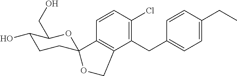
C1(CC2=CC=C(CC)C=C2)=C(Cl)C=CC2=C1COC21CCC(O)C(CO)O1
